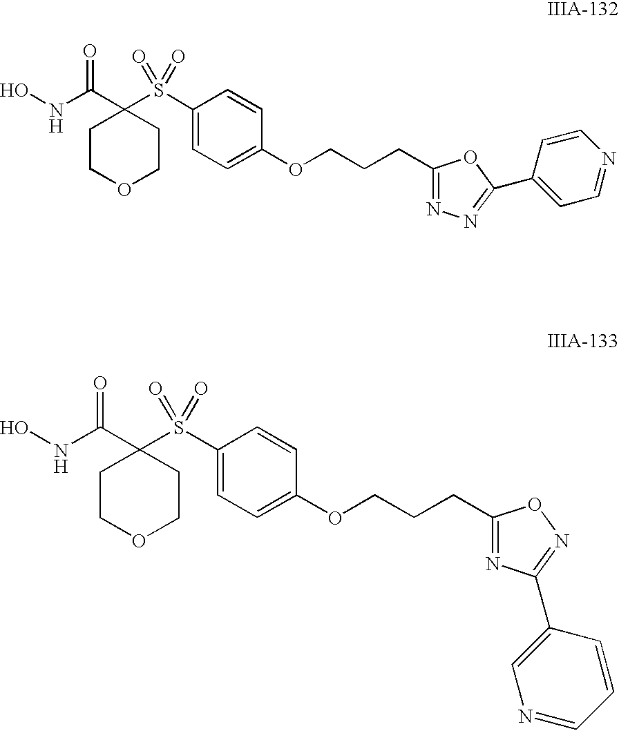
ONC(C1(S(C2=CC=C(OCCCC3=NN=C(C4=CC=NC=C4)O3)C=C2)(=O)=O)CCOCC1)=O.ONC(C1(S(C2=CC=C(OCCCC3=NC(C4=CN=CC=C4)=NO3)C=C2)(=O)=O)CCOCC1)=O
